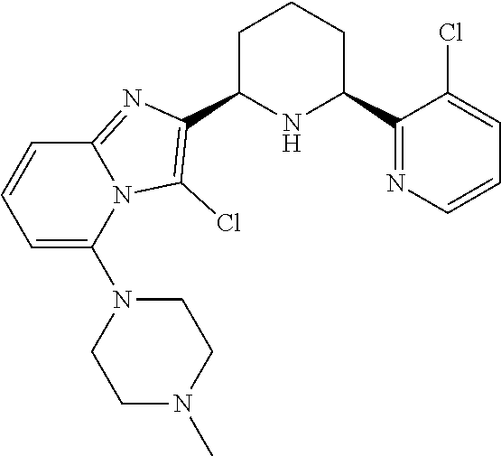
C1C(C2=C(Cl)N3C(=N2)C=CC=C3N2CCN(C)CC2)NC(C2=NC=CC=C2Cl)CC1
